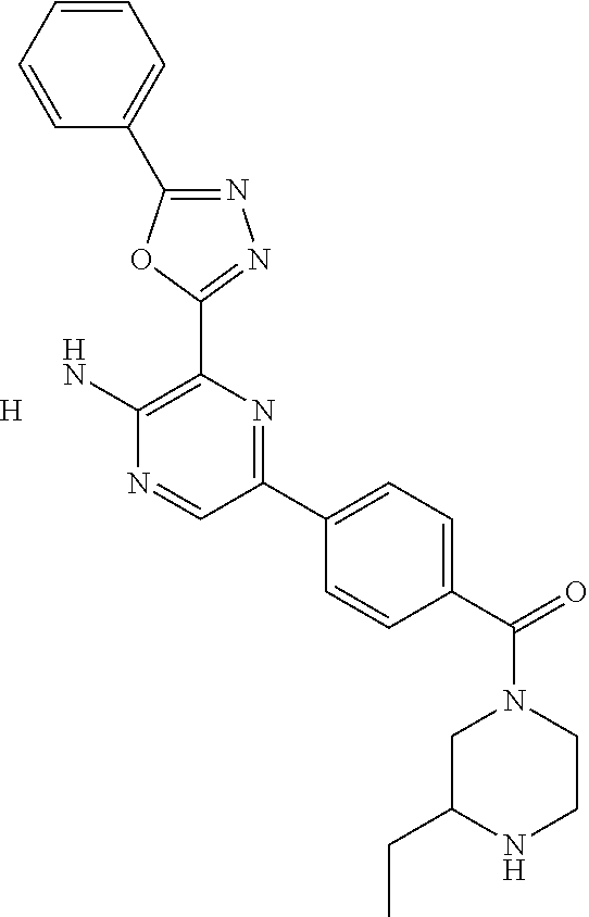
N1=C(C2=CC=CC=C2)OC(C2=C(N)N=CC(C3=CC=C(C(=O)N4CC(CC)NCC4)C=C3)=N2)=N1.[H]
